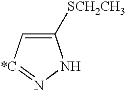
C1([SCH2CH3])=C[*C]=NN1
